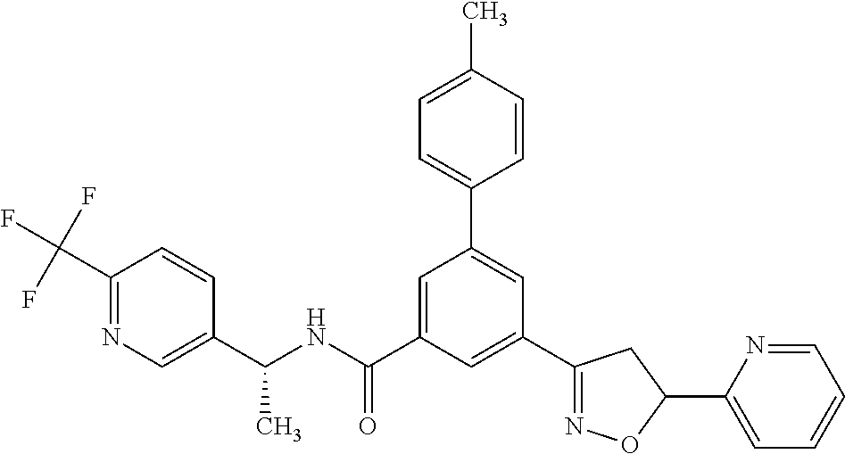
C1(C2=NOC(C3=CC=CC=N3)C2)=CC(C(NC(C2=CN=C(C(F)(F)F)C=C2)C)=O)=CC(C2=CC=C(C)C=C2)=C1
